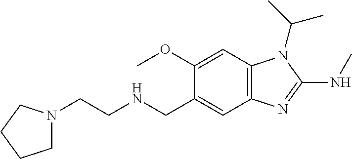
C1N(CCNCC2=CC3=C(C=C2OC)N(C(C)C)C(NC)=N3)CCC1
